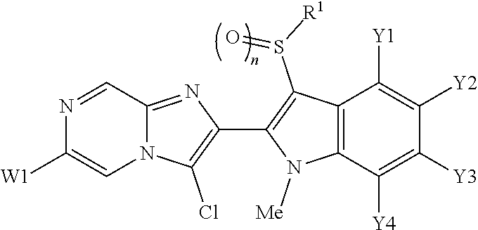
N12C(=NC(C3=C(S([R1])=O)C4=C(N3[Me])C([Y4])=C([Y3])C([Y2])=C4[Y1])=C1Cl)C=NC([W1])=C2
